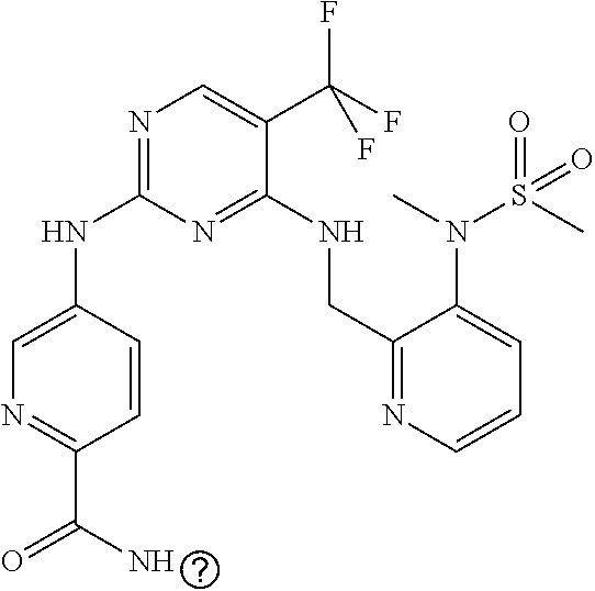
N(C1=NC=C(C(F)(F)F)C(NCC2=NC=CC=C2N(S(=O)(C)=O)C)=N1)C1=CN=C(C(N)=O)C=C1
